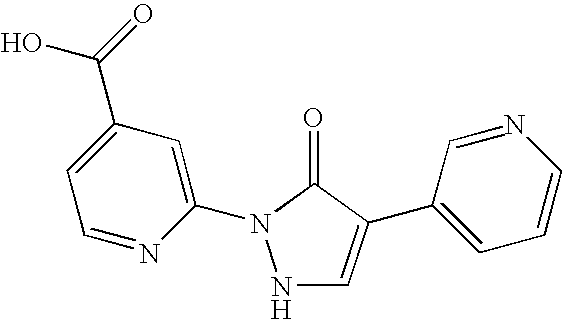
N1C=C(C2=CC=CN=C2)C(=O)N1C1=CC(C(=O)O)=CC=N1
